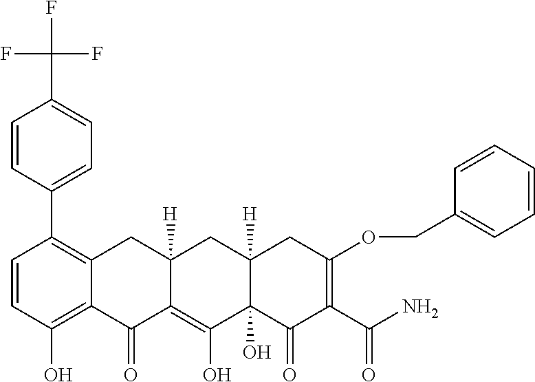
C1=CC(O)=C2C(=C1C1=CC=C(C(F)(F)F)C=C1)CC1([H])C(=C(O)C3(O)C([H])(C1)CC(OCC1=CC=CC=C1)=C(C(N)=O)C3=O)C2=O
